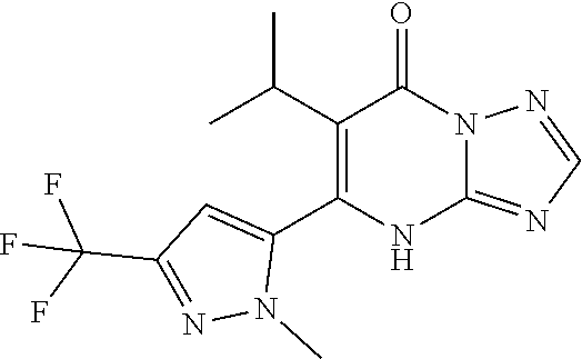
C1(C(C)C)=C(C2=CC(C(F)(F)F)=NN2C)NC2=NC=NN2C1=O
